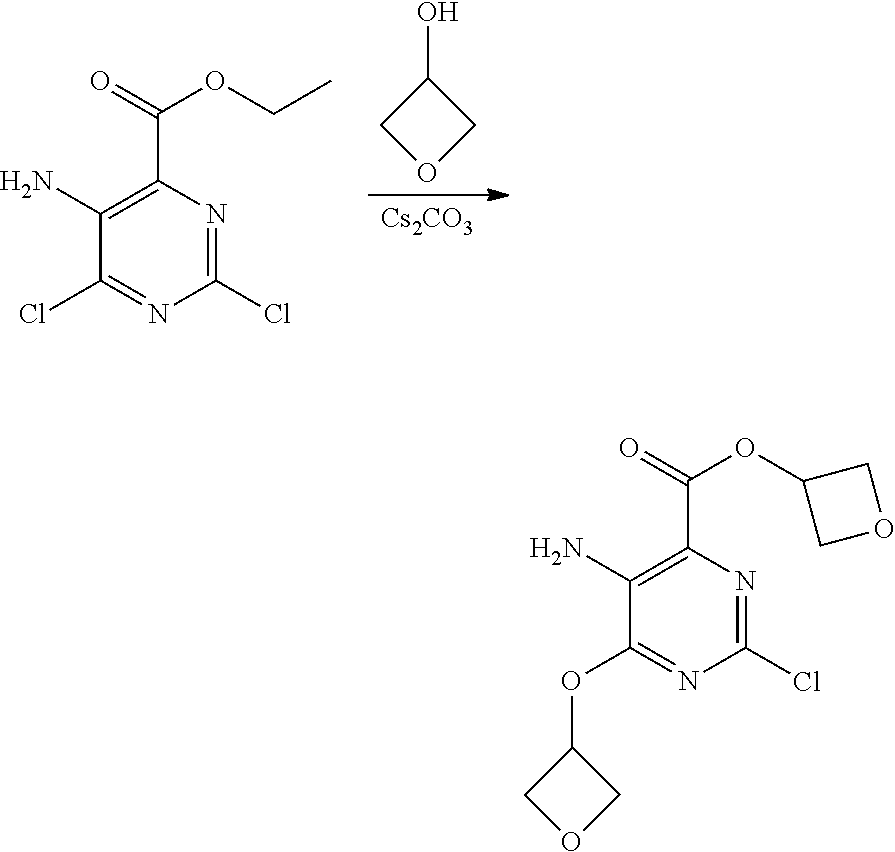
C1OCC1O.[Cs2CO3].C1(Cl)=NC(Cl)=NC(C(=O)OCC)=C1N.C1(OC2COC2)=NC(Cl)=NC(C(=O)OC2COC2)=C1N
